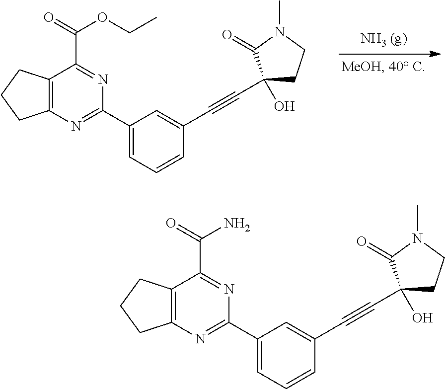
C12=C(N=C(C3=CC=CC(C#CC4(O)CCN(C)C4=O)=C3)N=C1C(=O)OCC)CCC2.C12=C(N=C(C3=CC=CC(C#CC4(O)CCN(C)C4=O)=C3)N=C1C(=O)N)CCC2
